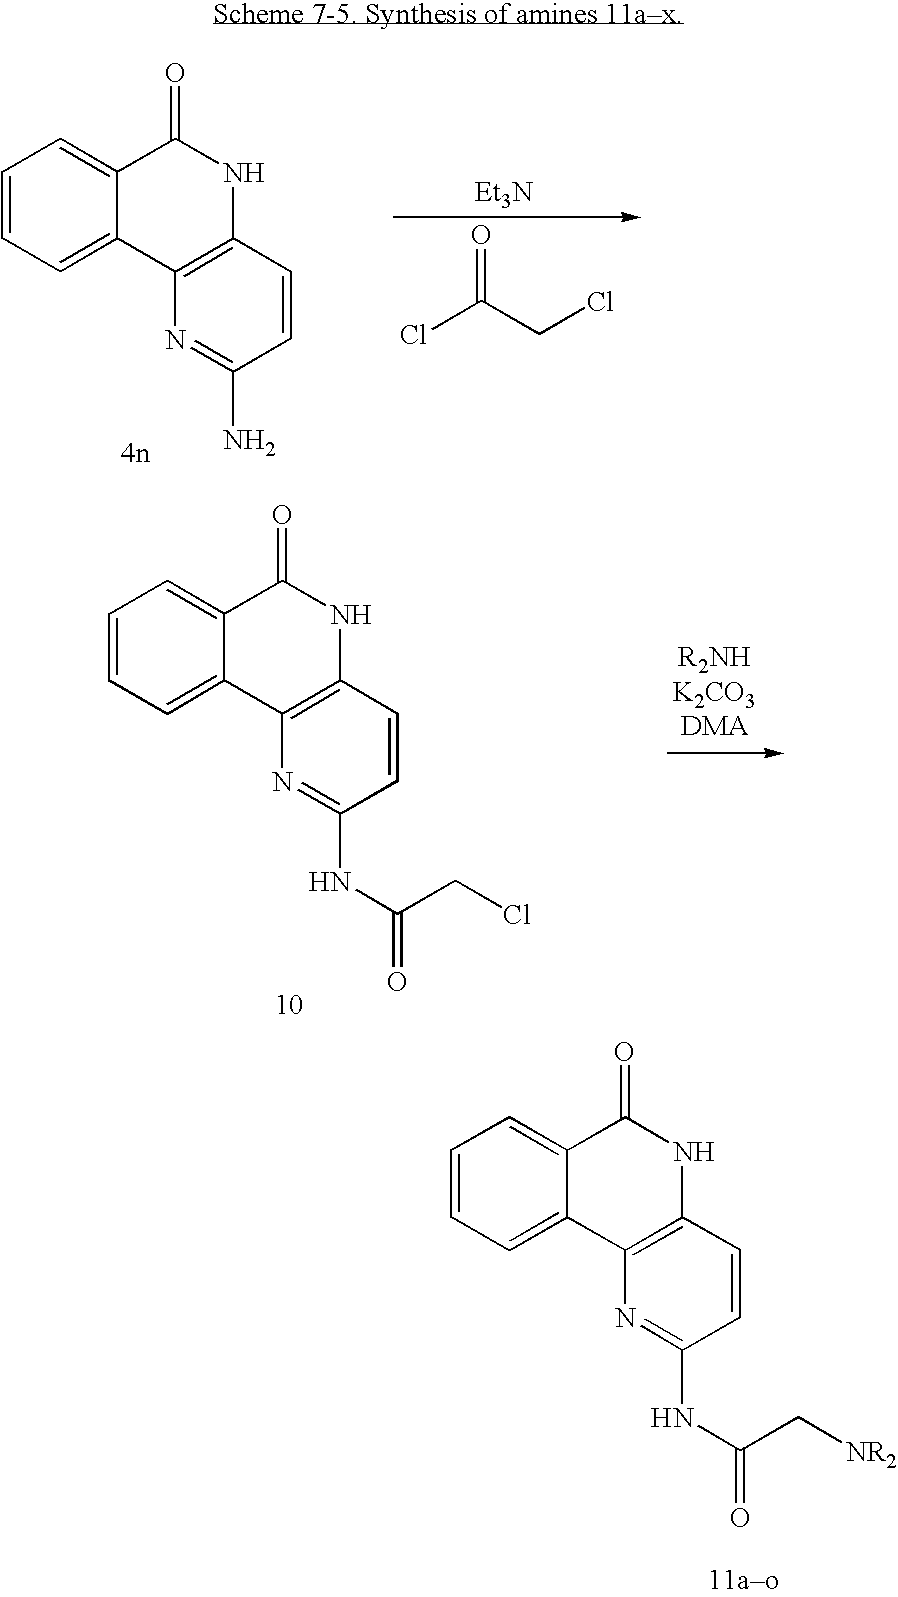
C1=CC=C2C(=C1)C(=O)NC1=C2N=C(N)C=C1.ClC(CCl)=O.[Et3N].C1=CC=C2C(=C1)C(=O)NC1=C2N=C(NC(=O)CCl)C=C1.C1=CC=C2C(=C1)C(=O)NC1=C2N=C(NC(=O)C[NR2])C=C1
